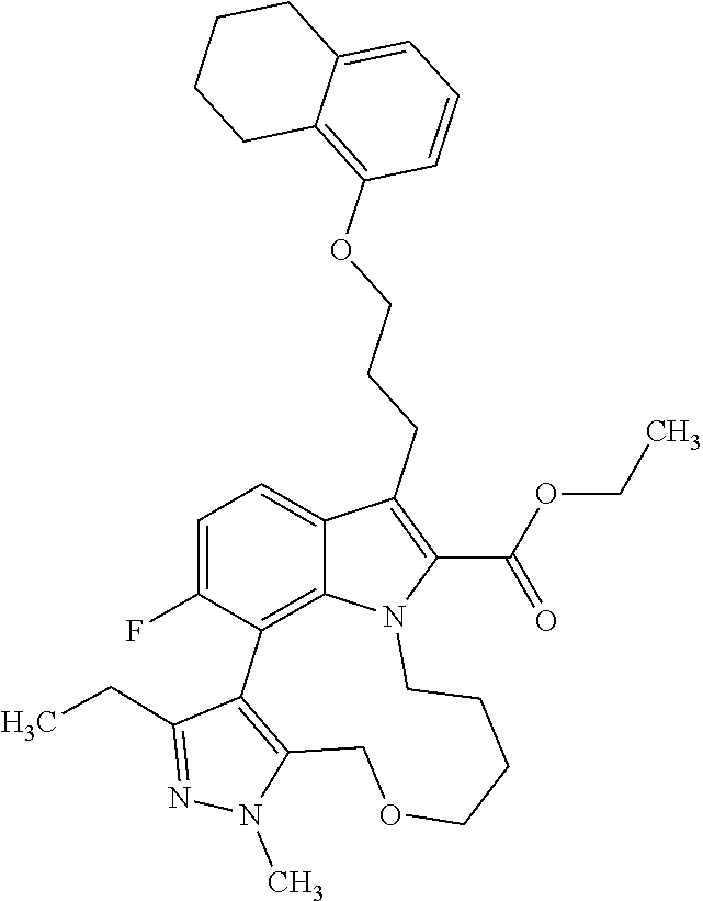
N1(C)C2=C(C(CC)=N1)C1=C3C(=CC=C1F)C(CCCOC1=C4C(=CC=C1)CCCC4)=C(C(OCC)=O)N3CCCCOC2
